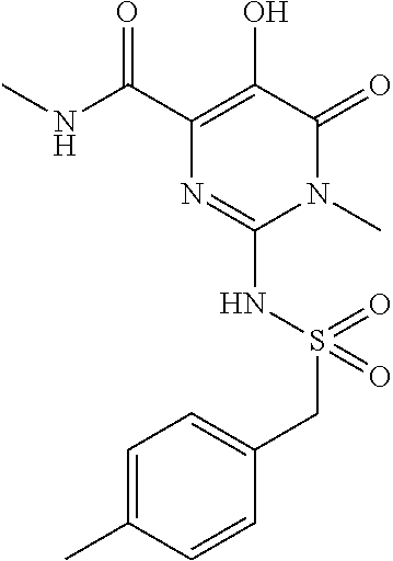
N1(C)C(=O)C(O)=C(C(NC)=O)N=C1NS(CC1=CC=C(C)C=C1)(=O)=O
